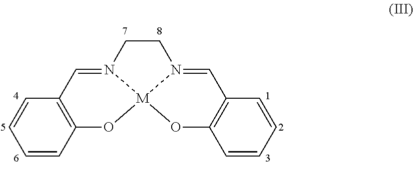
C1=CC2=C(C=C1)C=N1CCN3=CC4=C(O[M]31O2)C=CC=C4
